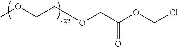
COCCOCC(=O)OCCl
